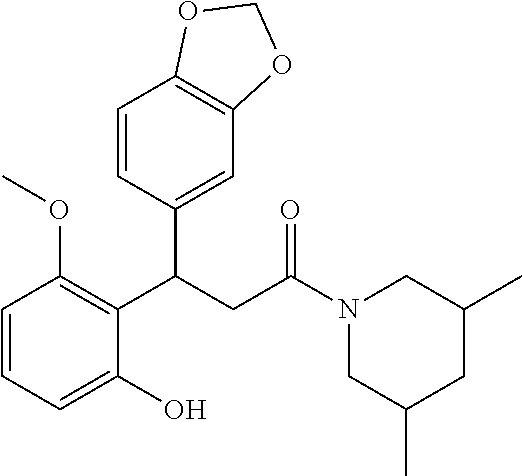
C1(C(CC(N2CC(C)CC(C)C2)=O)C2=CC3=C(C=C2)OCO3)=C(OC)C=CC=C1O
